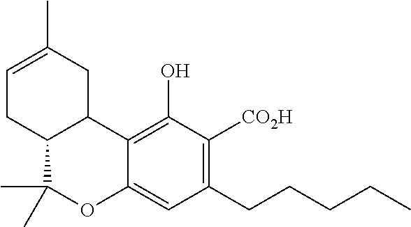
C12C(C)(C)OC3=CC(CCCCC)=C([CO2H])C(O)=C3C1CC(C)=CC2
